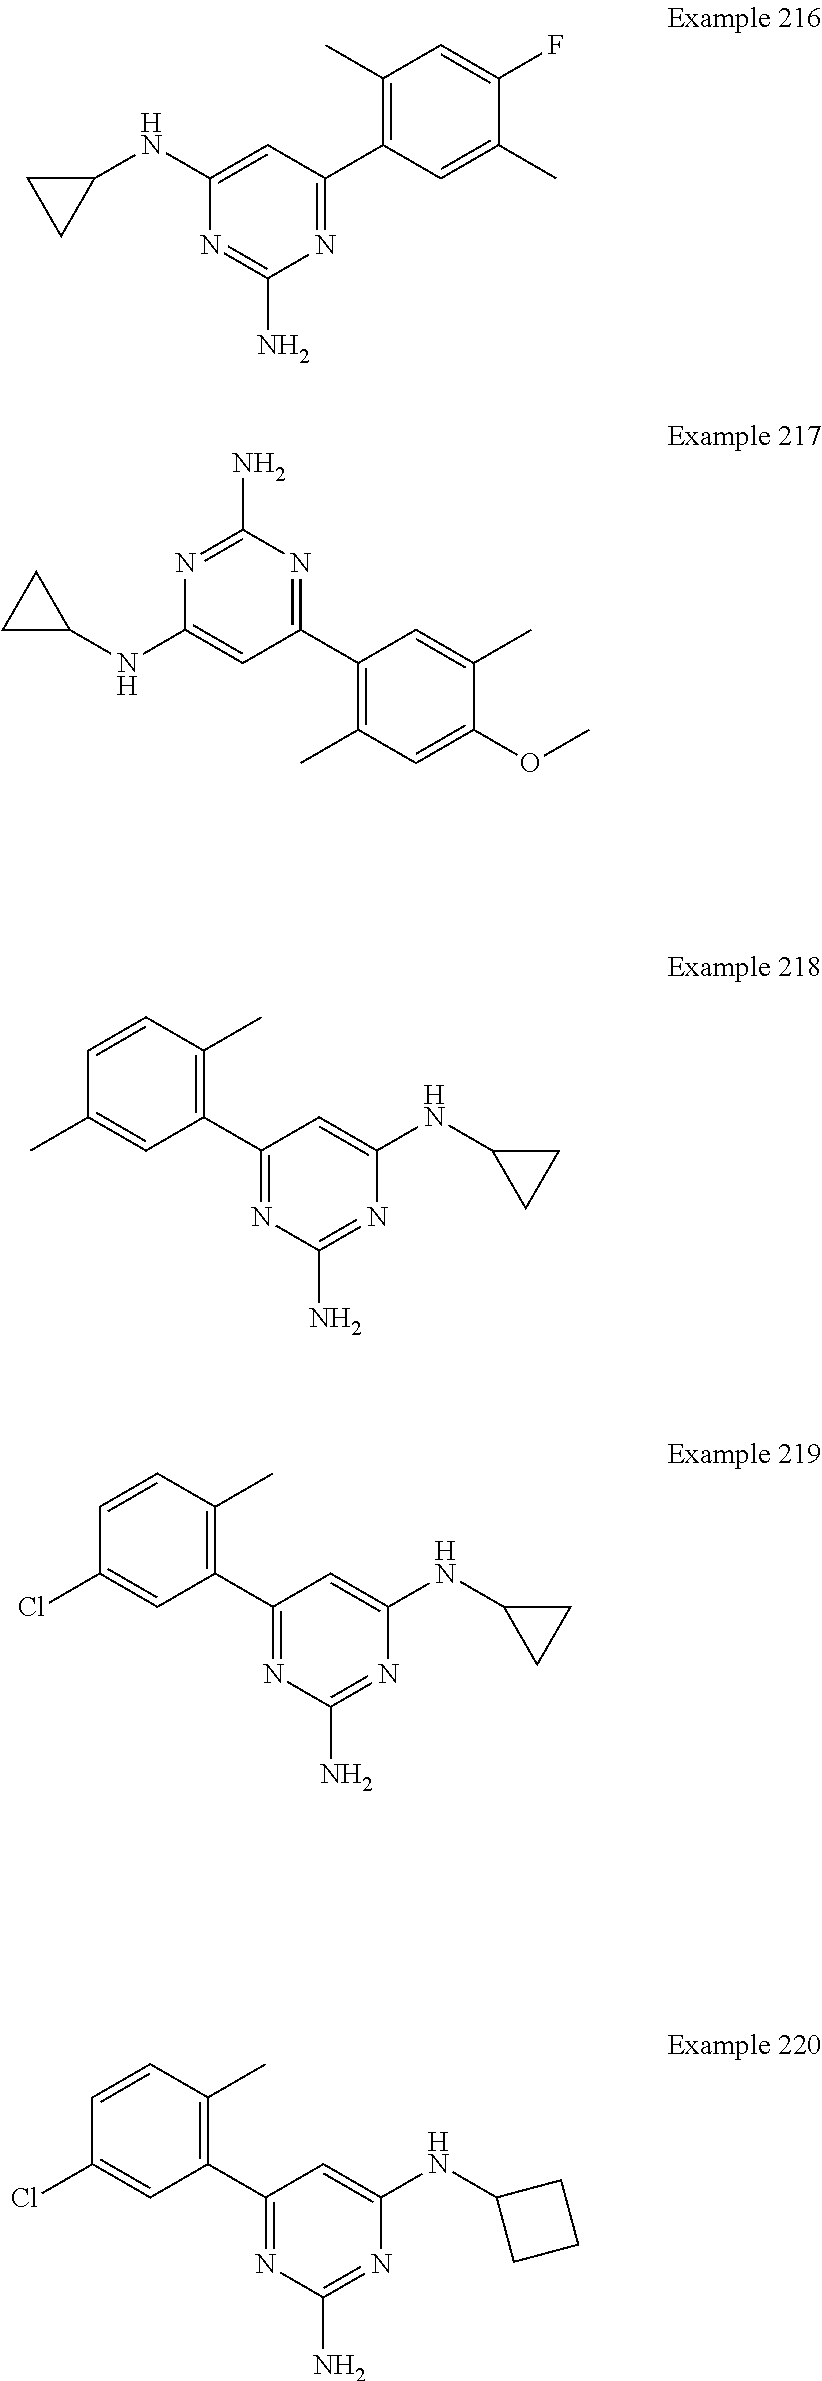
C1(NC2CC2)=CC(C2=C(C)C=C(OC)C(C)=C2)=NC(N)=N1.C1(C)=CC(C2=NC(N)=NC(NC3CC3)=C2)=C(C)C=C1F.C1(C)=CC(C2=NC(N)=NC(NC3CC3)=C2)=C(C)C=C1.C1(Cl)=CC(C2=NC(N)=NC(NC3CC3)=C2)=C(C)C=C1.C1(Cl)=CC(C2=NC(N)=NC(NC3CCC3)=C2)=C(C)C=C1
